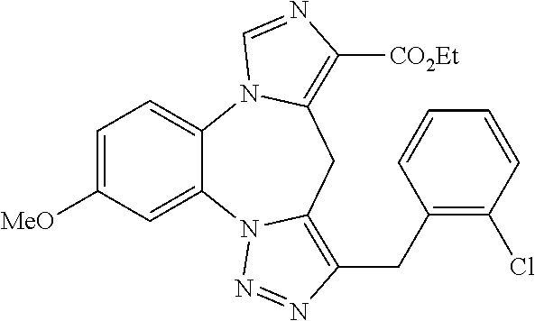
C1=C([MeO])C=C2C(=C1)N1C(=C([CO2Et])N=C1)CC1=C(CC3=C(Cl)C=CC=C3)N=NN21
